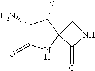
C1(=O)NCC12NC(=O)C(N)C2C
